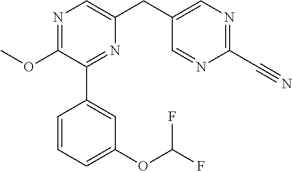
C1(OC)=NC=C(CC2=CN=C(C#N)N=C2)N=C1C1=CC(OC(F)F)=CC=C1
